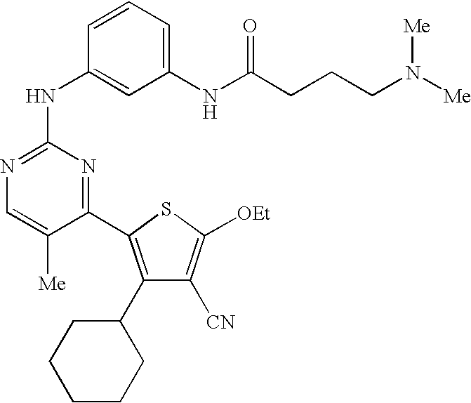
C1(NC(CCCN([Me])[Me])=O)=CC=CC(NC2=NC=C([Me])C(C3=C(C4CCCCC4)C([CN])=C([OEt])S3)=N2)=C1
